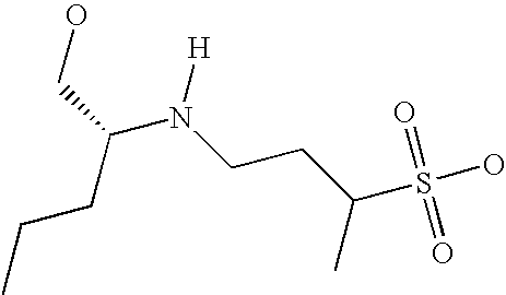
C(N([H])CCC(C)S(O)(=O)=O)(CCC)CO
